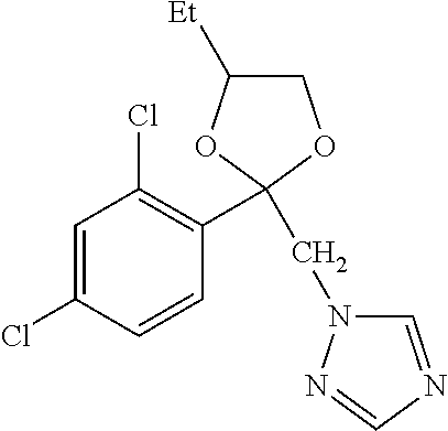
C1=C(Cl)C=CC(C2(CN3C=NC=N3)OC([Et])CO2)=C1Cl
